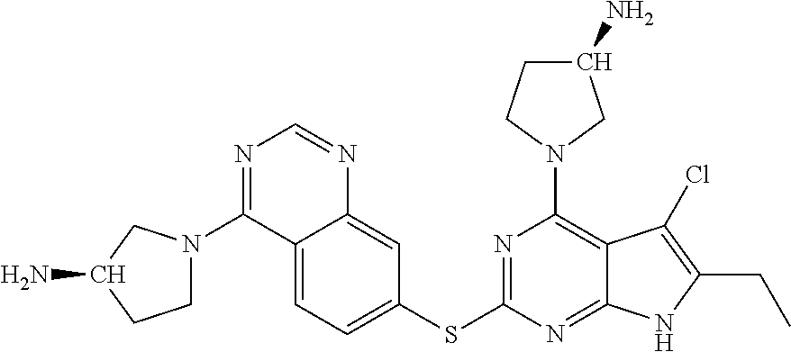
C1(SC2=NC(N3CC(N)CC3)=C3C(=N2)NC(CC)=C3Cl)=CC=C2C(=C1)N=CN=C2N1CCC(N)C1
